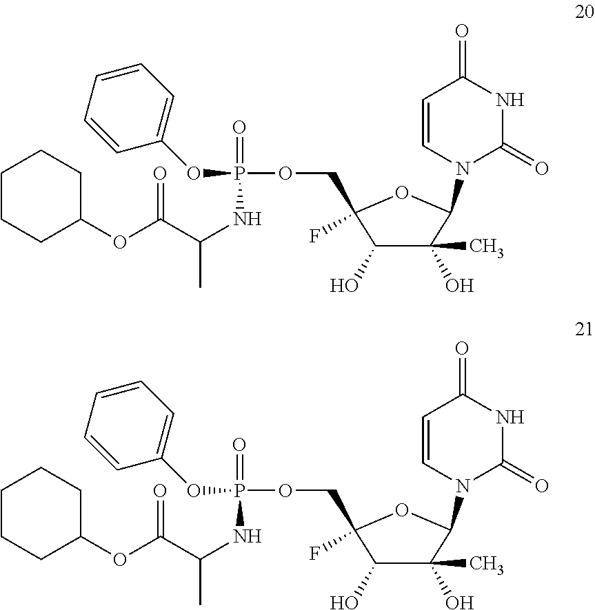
C1(O)C(O)(C)C(N2C(=O)NC(=O)C=C2)OC1(COP(OC1=CC=CC=C1)(=O)NC(C)C(OC1CCCCC1)=O)F.C1(O)C(O)(C)C(N2C(=O)NC(=O)C=C2)OC1(COP(OC1=CC=CC=C1)(=O)NC(C)C(OC1CCCCC1)=O)F
